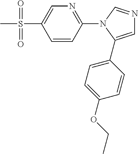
C1=CC(N2C(C3=CC=C(OCC)C=C3)=CN=C2)=NC=C1S(C)(=O)=O
